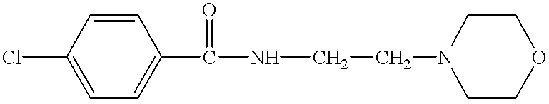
ClC1=CC=C(C(NCCN2CCOCC2)=O)C=C1
